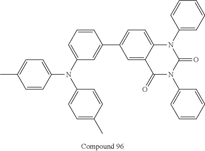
C1(N(C2=CC=C(C)C=C2)C2=CC=C(C)C=C2)=CC=CC(C2=CC=C3C(=C2)C(=O)N(C2=CC=CC=C2)C(=O)N3C2=CC=CC=C2)=C1
